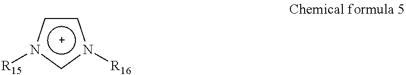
c1cn([R15])cn1[R16]
